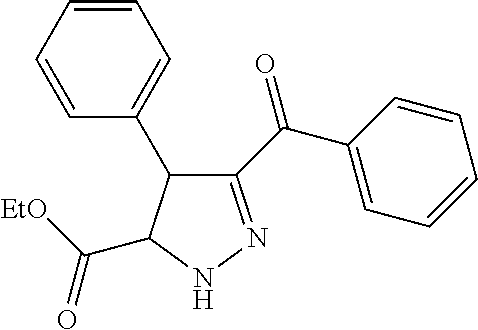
C1(C2=CC=CC=C2)C(C(C2=CC=CC=C2)=O)=NNC1C([EtO])=O
